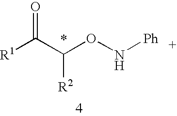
[R1]C(C(ON[Ph])[R2])=O
